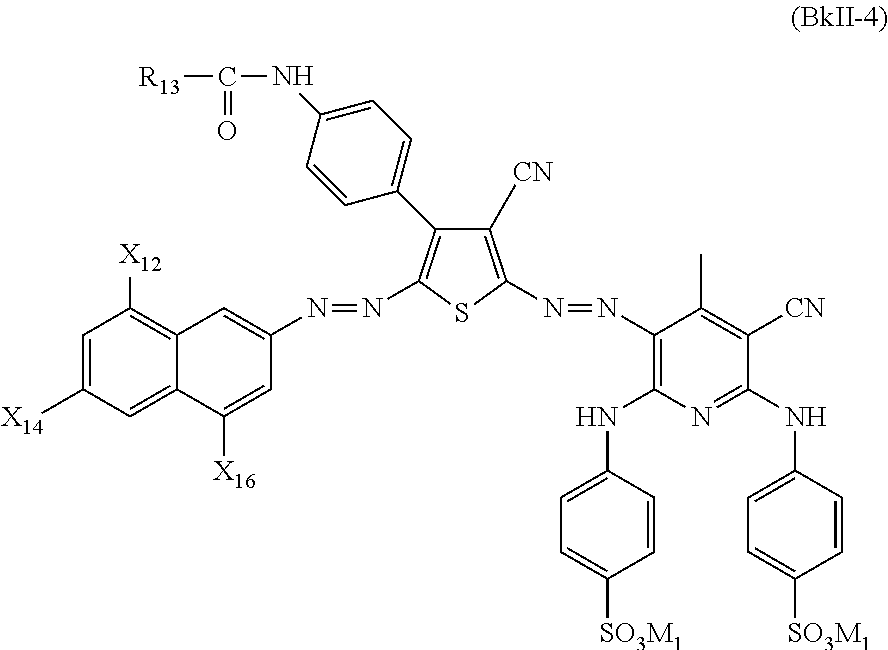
C1=CC(NC2=C(N=NC3=C([CN])C(C4=CC=C(NC(=O)[R13])C=C4)=C(N=NC4=CC5=C([X12])C=C([X14])C=C5C([X16])=C4)S3)C(C)=C([CN])C(NC3=CC=C([SO3M1])C=C3)=N2)=CC=C1[SO3M1]
